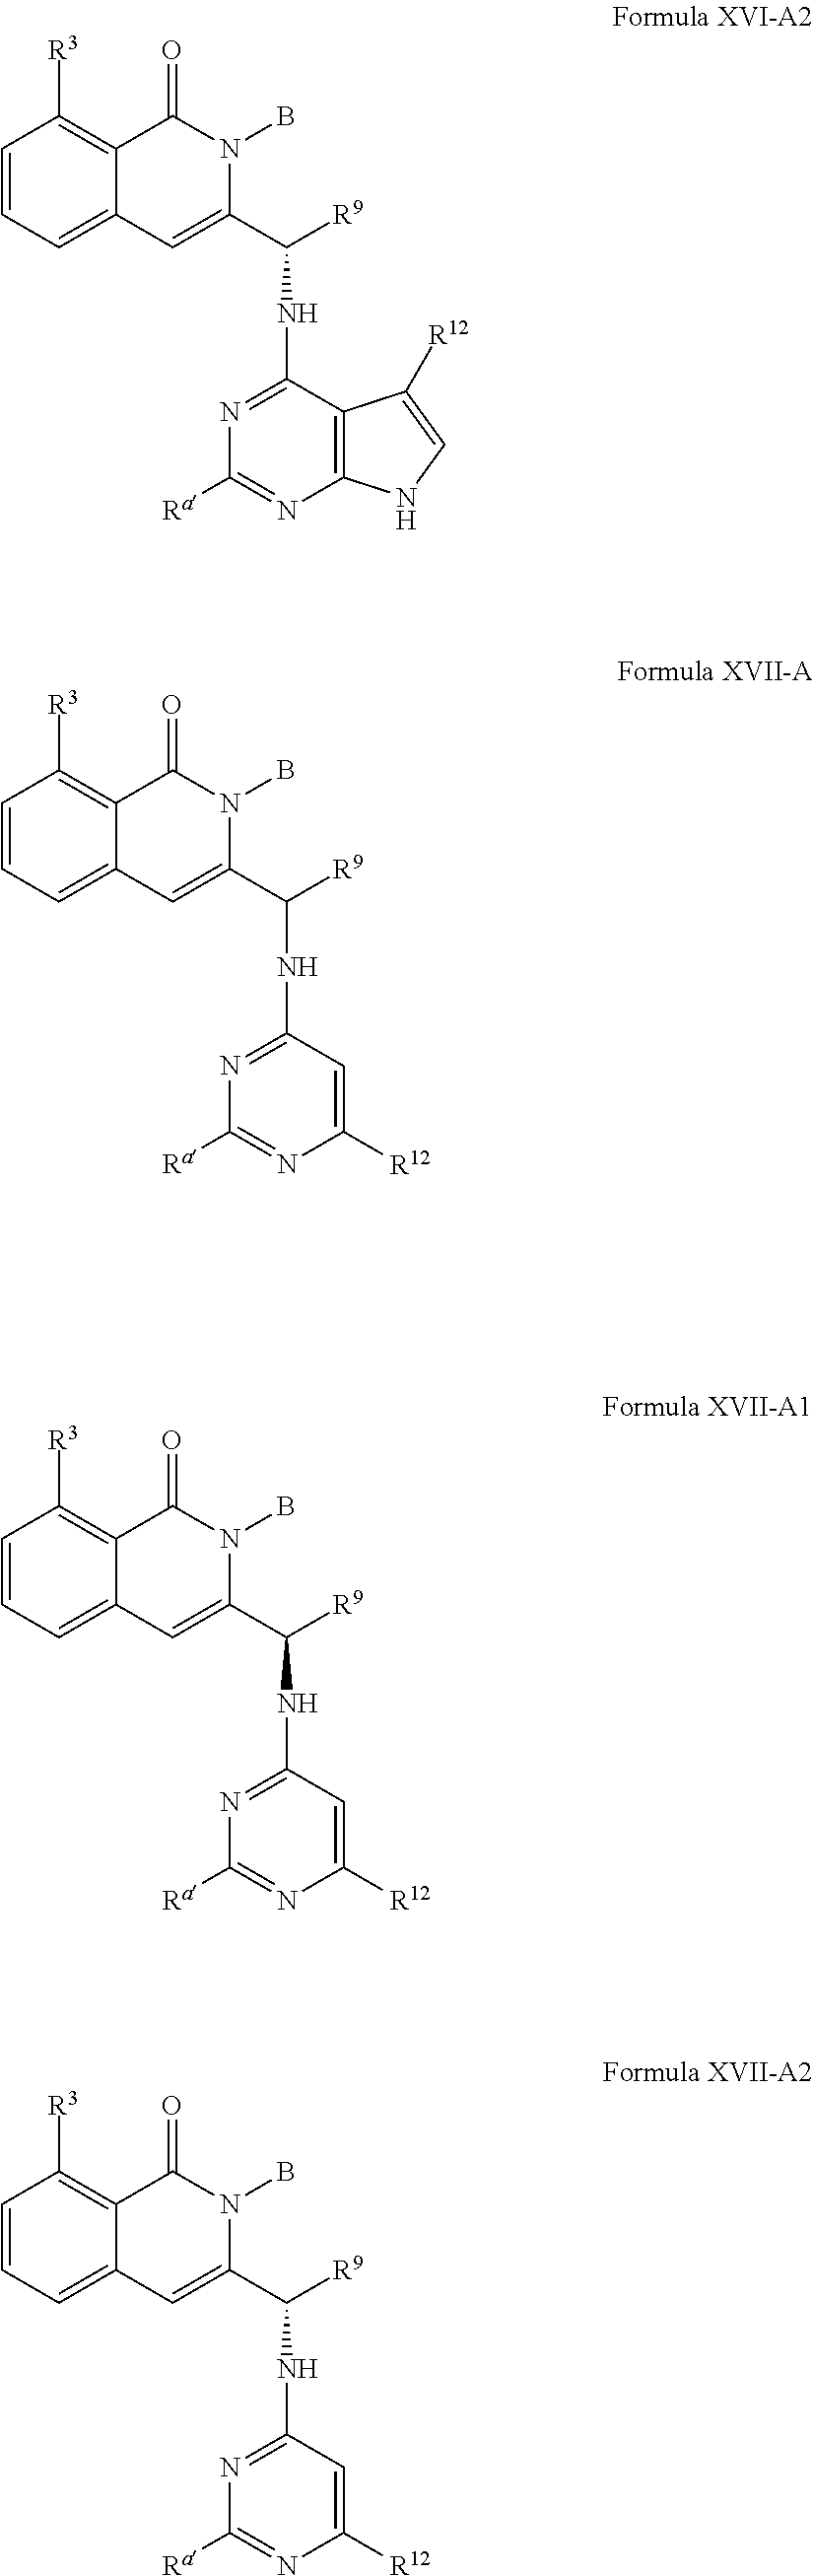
C1=CC=C2C(=C1[R3])C(=O)N(B)C(C(NC1=NC([Ra])=NC3=C1C([R12])=CN3)[R9])=C2.C1=CC=C2C(=C1[R3])C(=O)N(B)C(C(NC1=NC([Ra])=NC([R12])=C1)[R9])=C2.C1=CC=C2C(=C1[R3])C(=O)N(B)C(C(NC1=NC([Ra])=NC([R12])=C1)[R9])=C2.C1=CC=C2C(=C1[R3])C(=O)N(B)C(C(NC1=NC([Ra])=NC([R12])=C1)[R9])=C2
